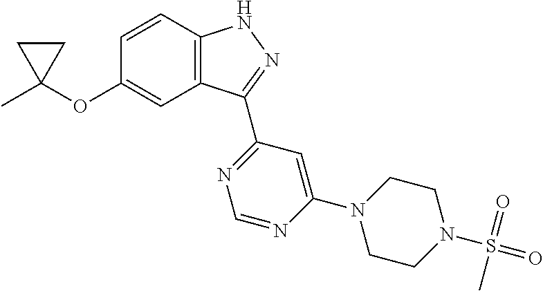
C1C(C)(OC2=CC3=C(C=C2)NN=C3C2=NC=NC(N3CCN(S(=O)(=O)C)CC3)=C2)C1
